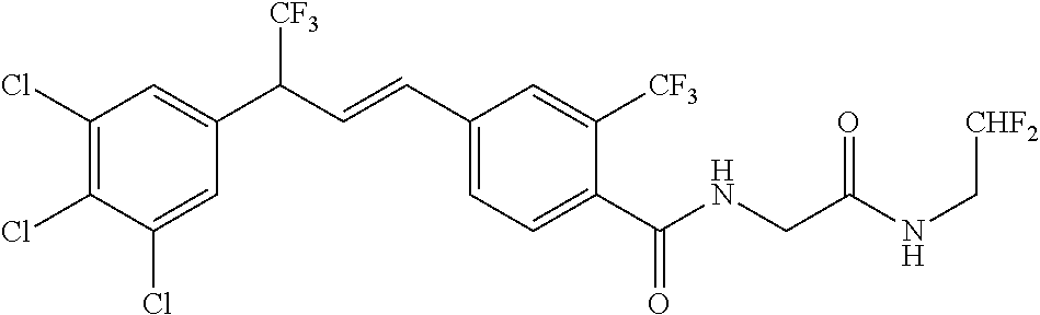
C1(Cl)=C(Cl)C=C(C(C=CC2=CC=C(C(NCC(NC[CHF2])=O)=O)C([CF3])=C2)[CF3])C=C1Cl
